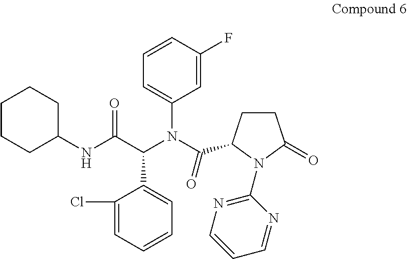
C1(Cl)=CC=CC=C1C(C(NC1CCCCC1)=O)N(C(=O)C1CCC(=O)N1C1=NC=CC=N1)C1=CC=CC(F)=C1
